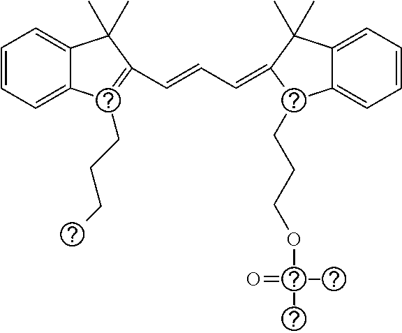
C1=CC=C2C(=C1)C(C)(C)C(C=CC=C1C(CCCOC(C)(C)=O)C3=CC=CC=C3C1(C)C)=C2CCCC
